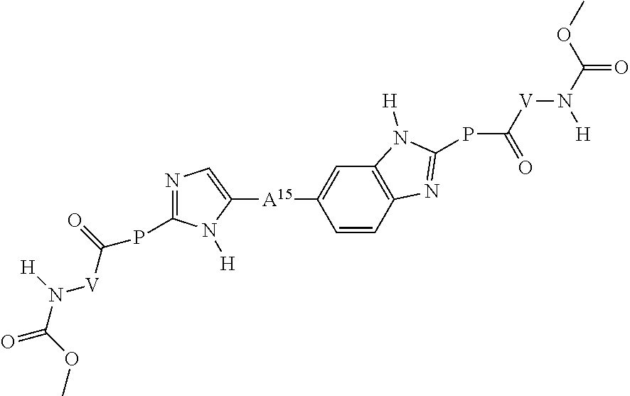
C(=O)(N([V]C(=O)PC1=NC=C([A15]C2=CC3=C(C=C2)N=C(PC(=O)[V]N(C(OC)=O)[H])N3[H])N1[H])[H])OC
